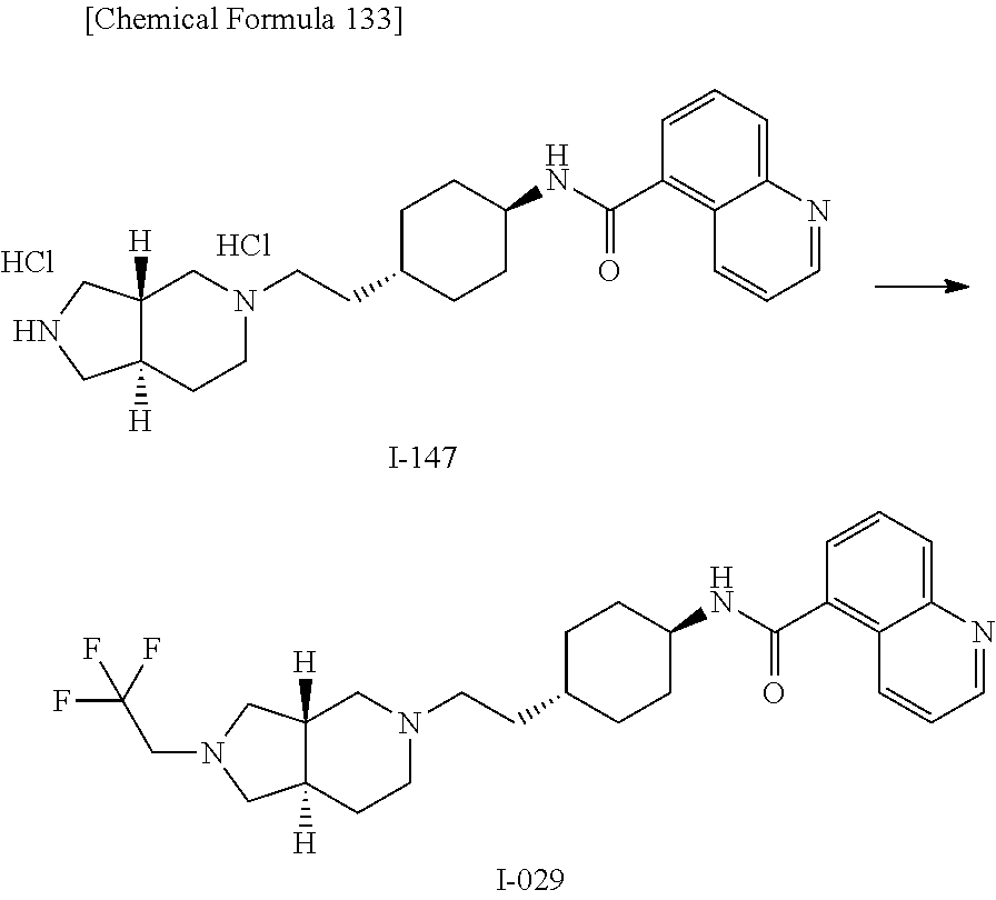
C12([H])C([H])(CCN(CCC3CCC(NC(C4=C5C(=CC=C4)N=CC=C5)=O)CC3)C1)CNC2.Cl.Cl.C12([H])C([H])(CCN(CCC3CCC(NC(C4=C5C(=CC=C4)N=CC=C5)=O)CC3)C1)CN(CC(F)(F)F)C2
